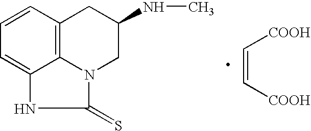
C1=CC2=C3C(=C1)NC(=S)N3CC(NC)C2.C(=C[COOH])[COOH]
